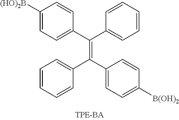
C1([(HO)2B])=CC=C(C(C2=CC=CC=C2)=C(C2=CC=C([B(OH)2])C=C2)C2=CC=CC=C2)C=C1
